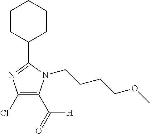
C1CC(C2=NC(Cl)=C(C([H])=O)N2CCCCOC)CCC1
